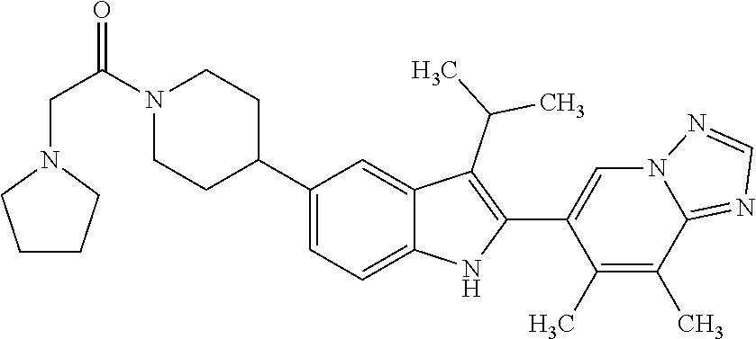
C1(C2CCN(C(CN3CCCC3)=O)CC2)=CC=C2C(=C1)C(C(C)C)=C(C1=CN3C(=NC=N3)C(C)=C1C)N2
